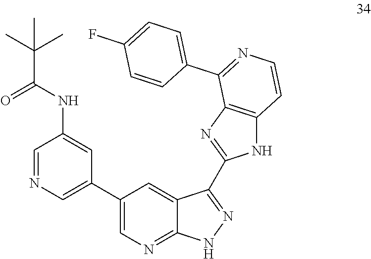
N(C1=CC(C2=CN=C3C(=C2)C(C2=NC4=C(N2)C=CN=C4C2=CC=C(F)C=C2)=NN3)=CN=C1)C(=O)C(C)(C)C
